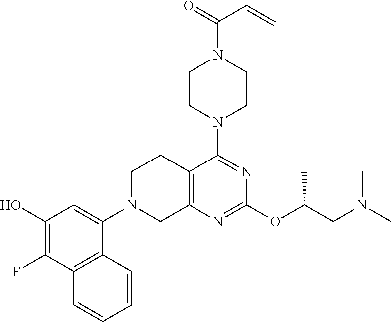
C12=C(N=C(OC(CN(C)C)C)N=C1N1CCN(C(=O)C=C)CC1)CN(C1=CC(O)=C(F)C3=C1C=CC=C3)CC2
